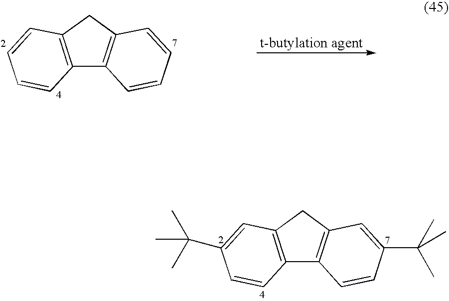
C12=C(CC3=C1C=CC(C(C)(C)C)=C3)C=C(C(C)(C)C)C=C2.C12=C(CC3=C1C=CC=C3)C=CC=C2
